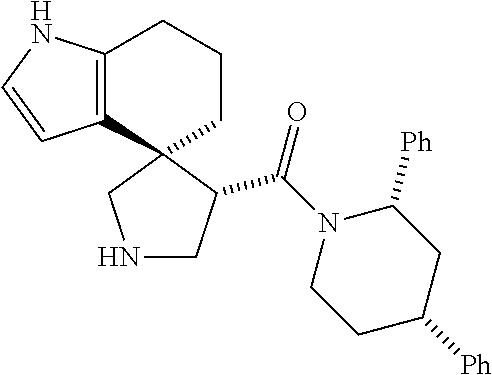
C12=C(C3(CCC1)CNCC3C(N1CCC([Ph])CC1[Ph])=O)C=CN2
